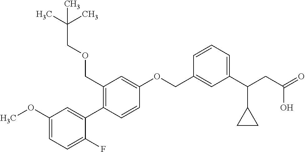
C1(OC)=CC=C(F)C(C2=C(COCC(C)(C)C)C=C(OCC3=CC(C(CC(=O)O)C4CC4)=CC=C3)C=C2)=C1
